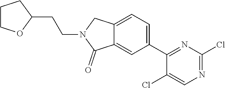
C12=CC=C(C3=NC(Cl)=NC=C3Cl)C=C1C(=O)N(CCC1OCCC1)C2
